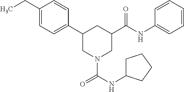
C1(CC)=CC=C(C2CN(C(NC3CCCC3)=O)CC(C(NC3=CC=CC=C3)=O)C2)C=C1
